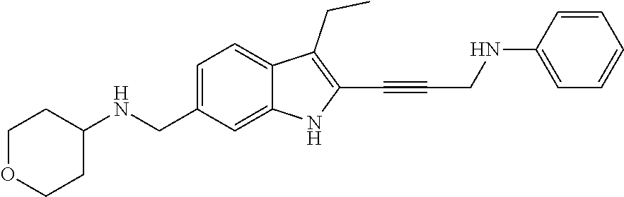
C(C1=C(C#CCNC2=CC=CC=C2)NC2=CC(CNC3CCOCC3)=CC=C12)C
